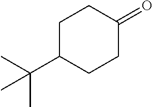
C1C(C(C)(C)C)CCC(=O)C1
